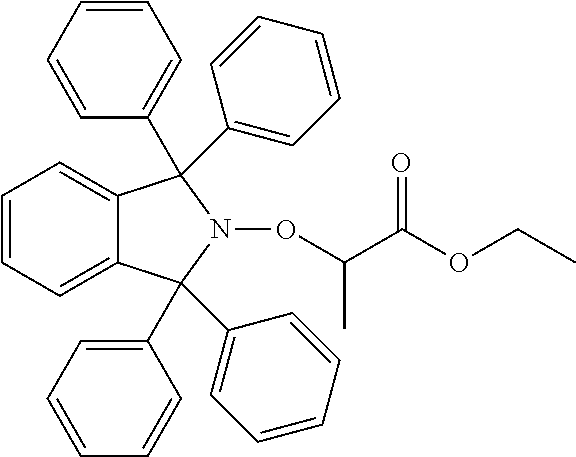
C1=CC=C2C(=C1)C(C1=CC=CC=C1)(C1=CC=CC=C1)N(OC(C(OCC)=O)C)C2(C1=CC=CC=C1)C1=CC=CC=C1
